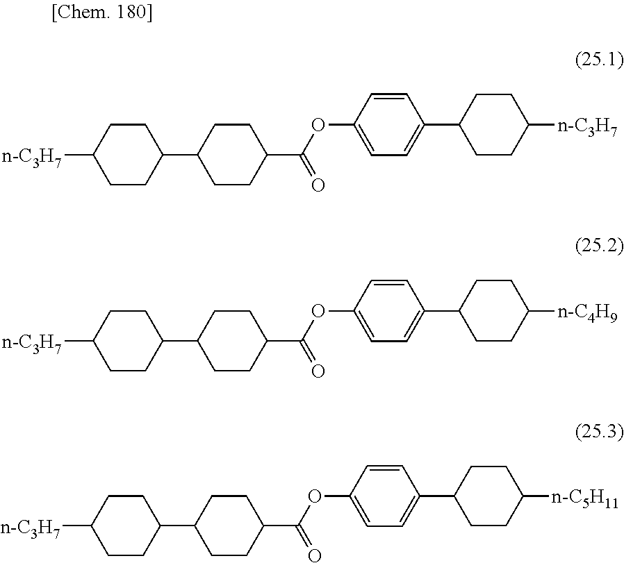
C(C1CCC(C2CCC([n-C3H7])CC2)CC1)(OC1=CC=C(C2CCC([n-C3H7])CC2)C=C1)=O.C(C1CCC(C2CCC([n-C3H7])CC2)CC1)(OC1=CC=C(C2CCC([n-C4H9])CC2)C=C1)=O.C(C1CCC(C2CCC([n-C3H7])CC2)CC1)(OC1=CC=C(C2CCC([n-C5H11])CC2)C=C1)=O
